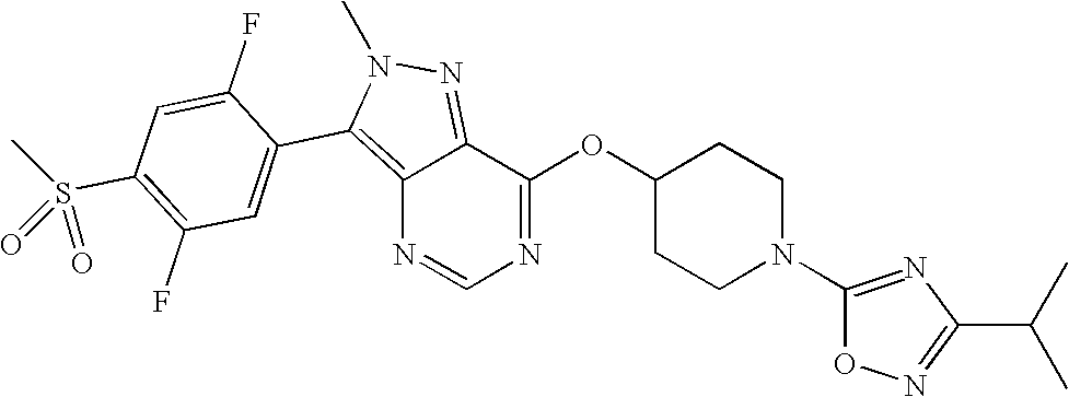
C12=C(C3=CC(F)=C(S(C)(=O)=O)C=C3F)N(C)N=C1C(OC1CCN(C3=NC(C(C)C)=NO3)CC1)=NC=N2
